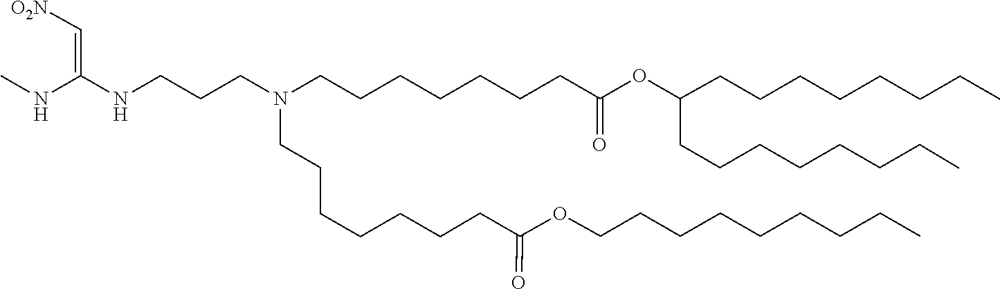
C(C(=O)OCCCCCCCCC)CCCCCCN(CCCCCCCC(=O)OC(CCCCCCCC)CCCCCCCC)CCCNC(=C[O2N])NC
